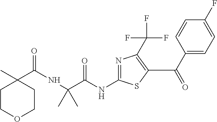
N(C(C)(C(NC1=NC(C(F)(F)F)=C(C(C2=CC=C(F)C=C2)=O)S1)=O)C)C(=O)C1(C)CCOCC1
